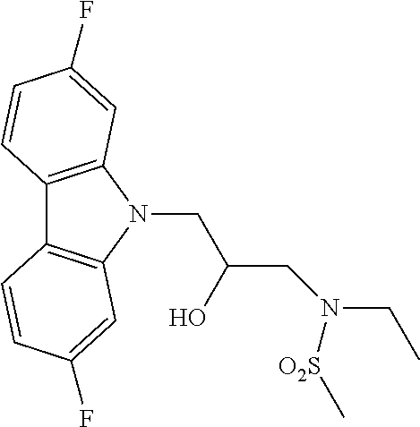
C12=C(N(CC(CN(CC)[O2S]C)O)C3=C1C=CC(F)=C3)C=C(F)C=C2
